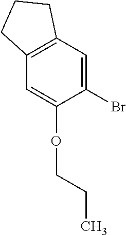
C12=C(C=C(Br)C(OCCC)=C1)CCC2
